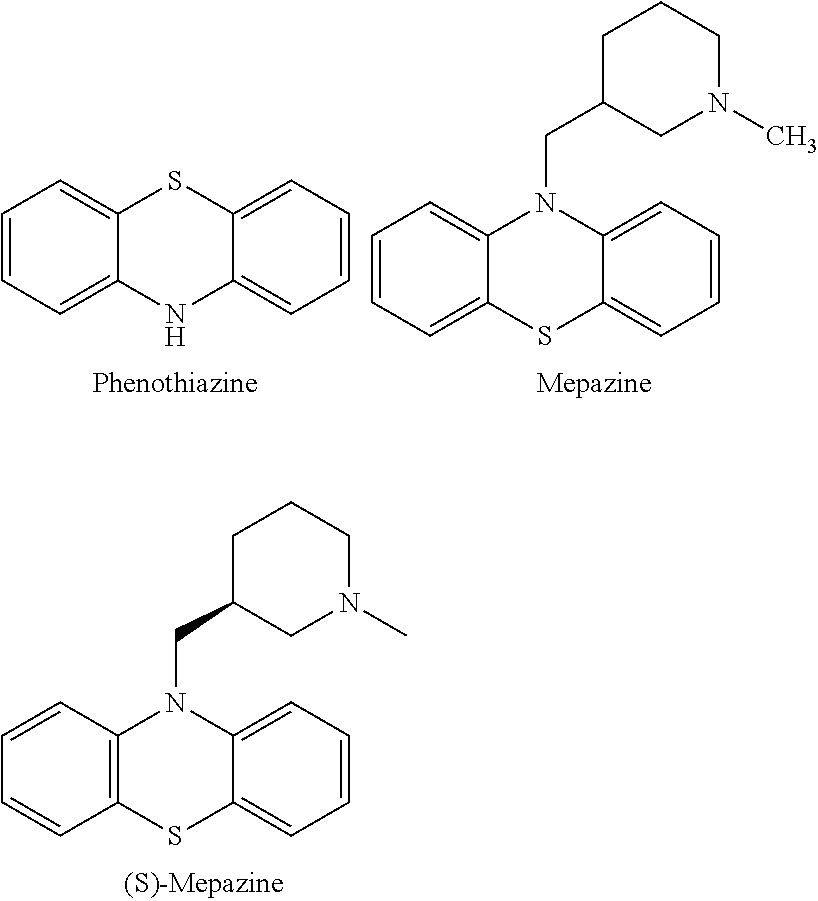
C12=CC=CC=C1SC1=CC=CC=C1N2CC1CN(C)CCC1.C12=CC=CC=C1NC1=CC=CC=C1S2.C12=C(SC3=CC=CC=C3N1CC1CN(C)CCC1)C=CC=C2
